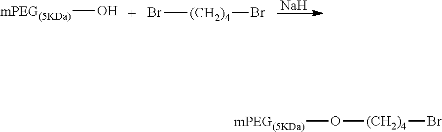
[mPEG(5KDa)]O.Br[(CH2)4]Br.[Na].[mPEG(5KDa)]O[(CH2)4]Br
